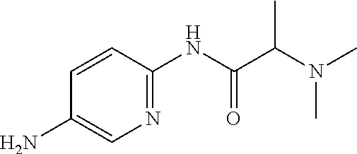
C1(N)=CN=C(NC(C(N(C)C)C)=O)C=C1
